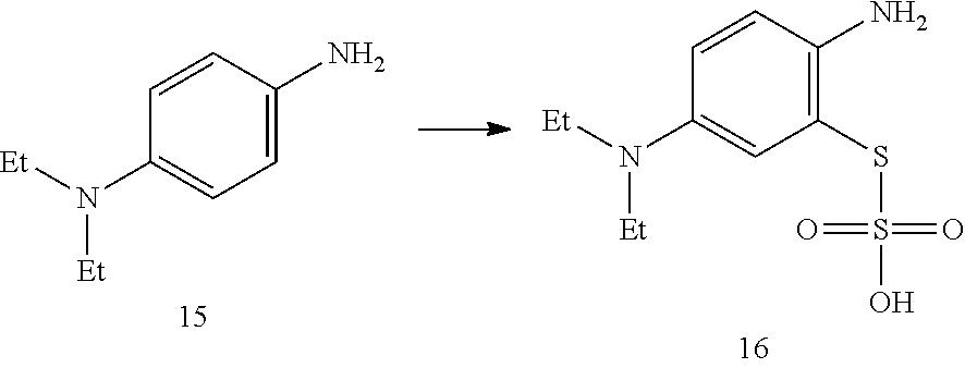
C1=CC(N)=CC=C1N([Et])[Et].C1=CC(N)=C(SS(O)(=O)=O)C=C1N([Et])[Et]
